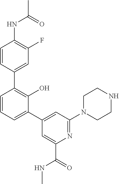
C1(NC(C)=O)=C(F)C=C(C2=C(O)C(C3=CC(N4CCNCC4)=NC(C(=O)NC)=C3)=CC=C2)C=C1
